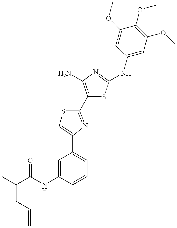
C(NC1=CC(C2=CSC(C3=C(N)N=C(NC4=CC(OC)=C(OC)C(OC)=C4)S3)=N2)=CC=C1)(=O)C(C)CC=C
